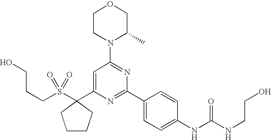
C(S(=O)(=O)C1(C2=CC(N3C(C)COCC3)=NC(C3=CC=C(NC(NCCO)=O)C=C3)=N2)CCCC1)CCO
